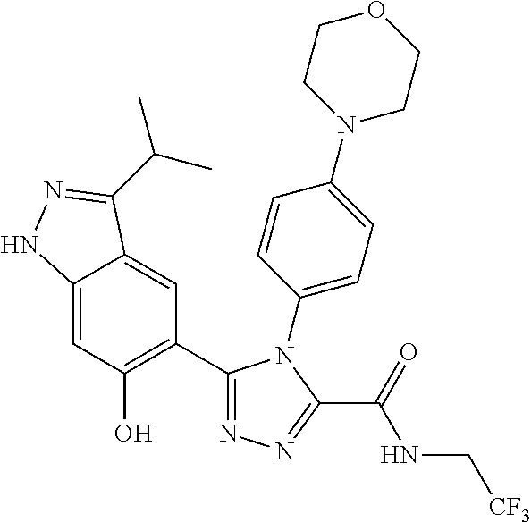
C1=C2C(=CC(C3=NN=C(C(=O)NC[CF3])N3C3=CC=C(N4CCOCC4)C=C3)=C1O)C(C(C)C)=NN2
